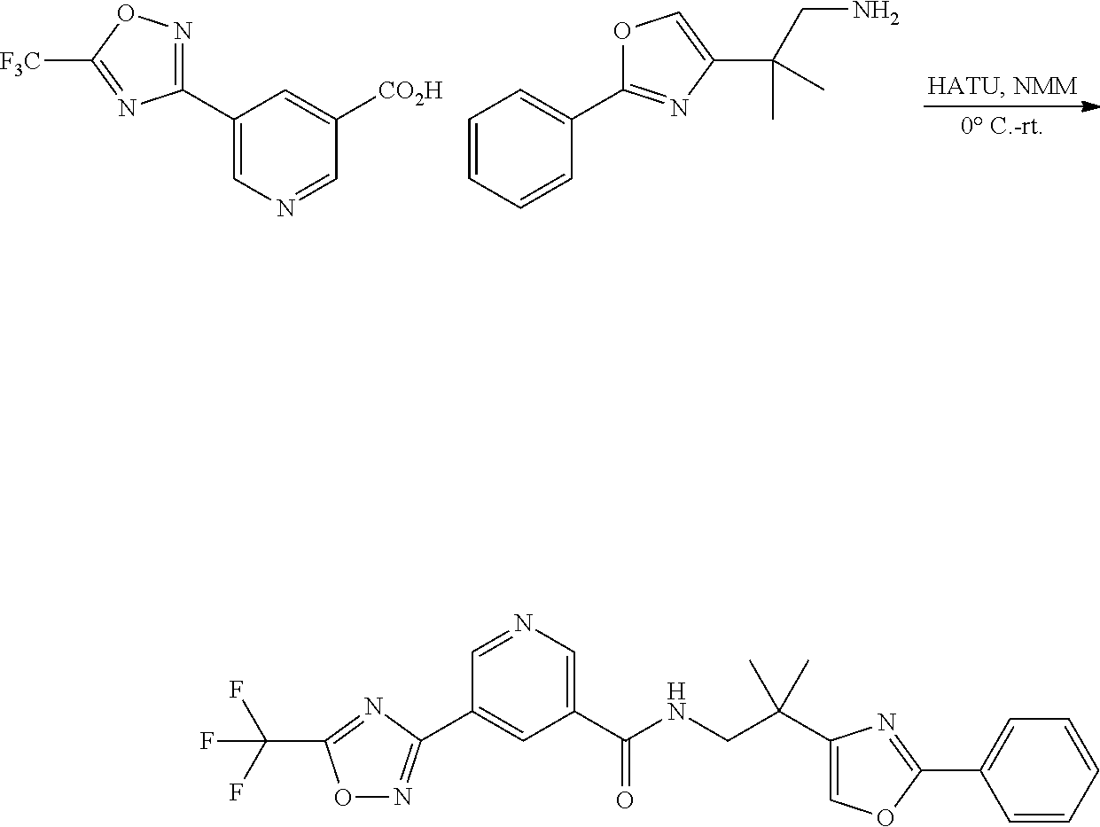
C1(C2=NOC([F3C])=N2)=CN=CC([CO2H])=C1.O1C(C2=CC=CC=C2)=NC(C(CN)(C)C)=C1.O1N=C(C2=CC(C(NCC(C)(C)C3=COC(C4=CC=CC=C4)=N3)=O)=CN=C2)N=C1C(F)(F)F
